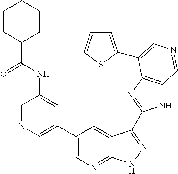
C1(C2=CN=CC(NC(C3CCCCC3)=O)=C2)=CN=C2C(=C1)C(C1=NC3=C(N1)C=NC=C3C1=CC=CS1)=NN2
